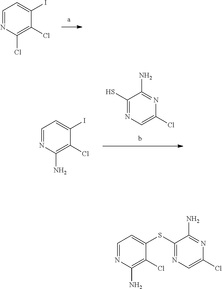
C1=NC(N)=C(Cl)C(SC2=NC=C(Cl)N=C2N)=C1.C1=NC(Cl)=C(Cl)C(I)=C1.SC1=NC=C(Cl)N=C1N.C1=NC(N)=C(Cl)C(I)=C1
